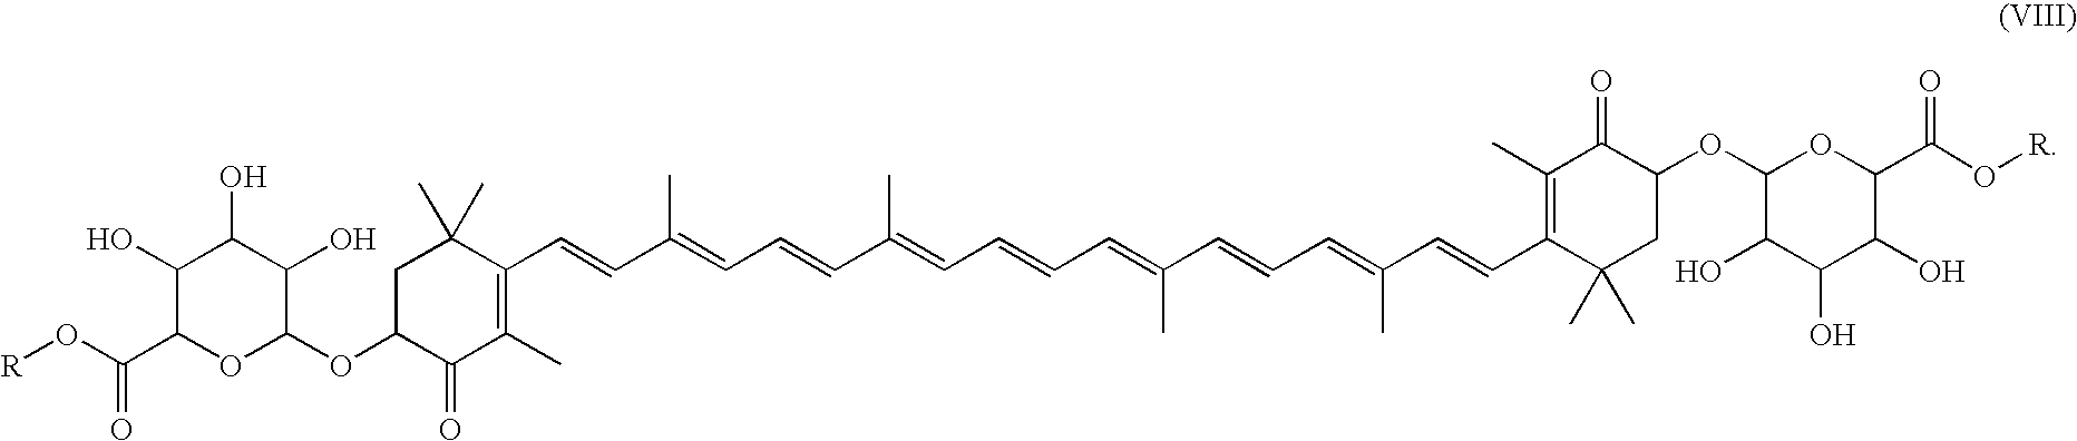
C1C(OC2C(O)C(O)C(O)C(C(O[R])=O)O2)C(=O)C(C)=C(C=CC(=CC=CC(=CC=CC=C(C=CC=C(C=CC2=C(C)C(=O)C(OC3C(O)C(O)C(O)C(C(O[R])=O)O3)CC2(C)C)C)C)C)C)C1(C)C
